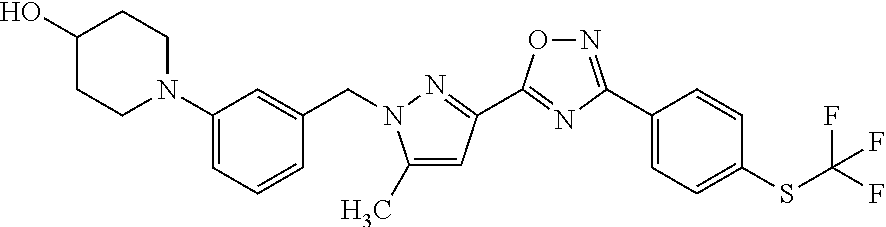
C1(O)CCN(C2=CC=CC(CN3C(C)=CC(C4=NC(C5=CC=C(SC(F)(F)F)C=C5)=NO4)=N3)=C2)CC1
